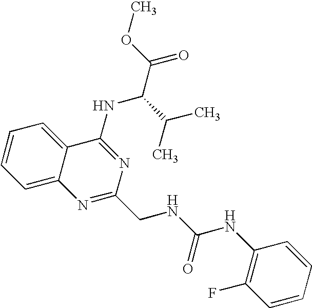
C12=CC=CC=C1C(NC(C(=O)OC)C(C)C)=NC(CNC(=O)NC1=C(F)C=CC=C1)=N2
